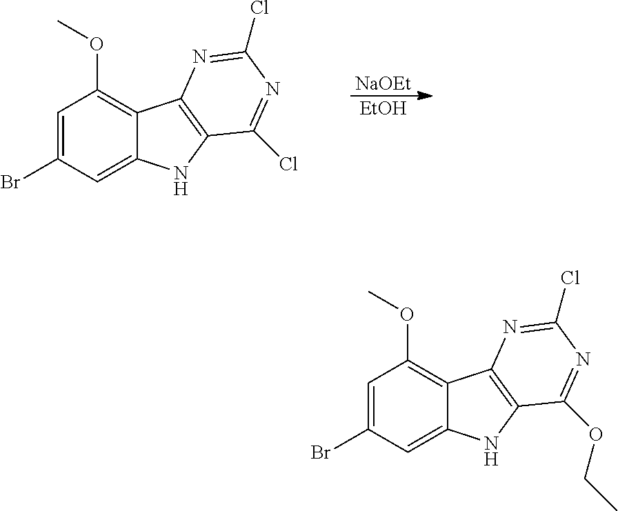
C1=C(Br)C=C2C(=C1OC)C1=C(N2)C(Cl)=NC(Cl)=N1.[NaOEt].[EtOH].C1=C(Br)C=C2C(=C1OC)C1=C(N2)C(OCC)=NC(Cl)=N1
